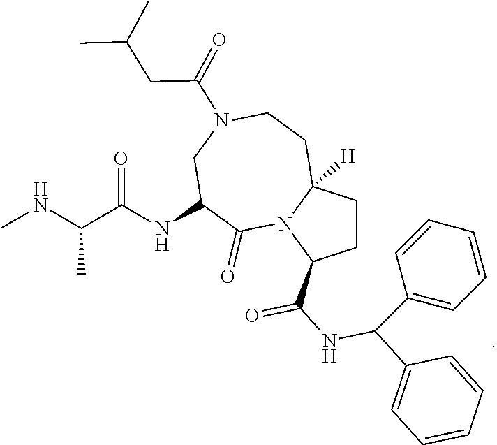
C1CC2([H])N(C1C(NC(C1=CC=CC=C1)C1=CC=CC=C1)=O)C(=O)C(NC(C(NC)C)=O)CN(C(=O)CC(C)C)CC2
